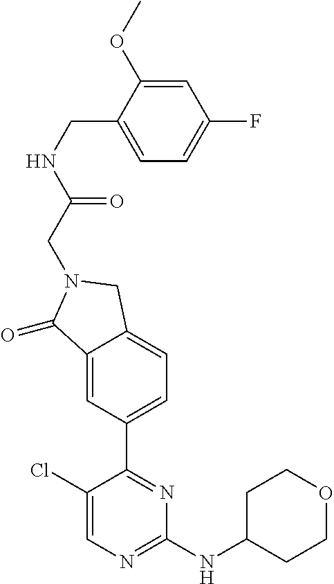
C1CC(NC2=NC=C(Cl)C(C3=CC=C4C(=C3)C(=O)N(CC(NCC3=CC=C(F)C=C3OC)=O)C4)=N2)CCO1
